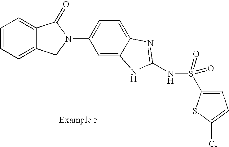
C1=CC=C2C(=C1)C(=O)N(C1=CC=C3C(=C1)NC(NS(=O)(=O)C1=CC=C(Cl)S1)=N3)C2
